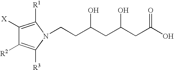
C(CC(CC(CC(O)=O)O)O)N1C([R3])=C([R2])C([X])=C1[R1]
